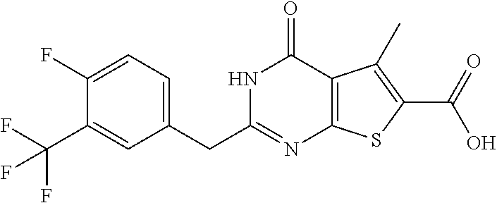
C1(CC2=NC3=C(C(=O)N2)C(C)=C(C(O)=O)S3)=CC=C(F)C(C(F)(F)F)=C1
